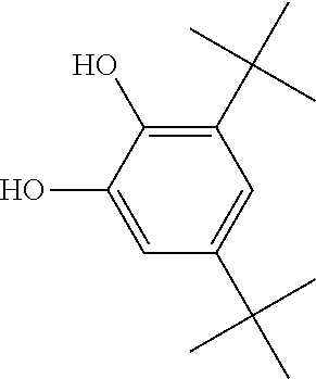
C1=C(O)C(O)=C(C(C)(C)C)C=C1C(C)(C)C
